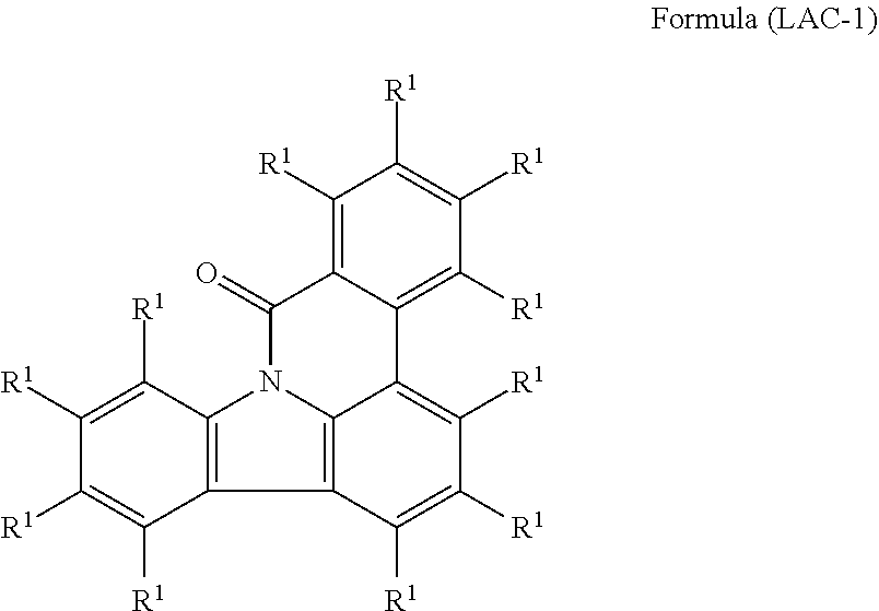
C1([R1])=C2C(=C([R1])C([R1])=C1[R1])C1=C([R1])C([R1])=C([R1])C3=C1N(C2=O)C1=C3C([R1])=C([R1])C([R1])=C1[R1]
